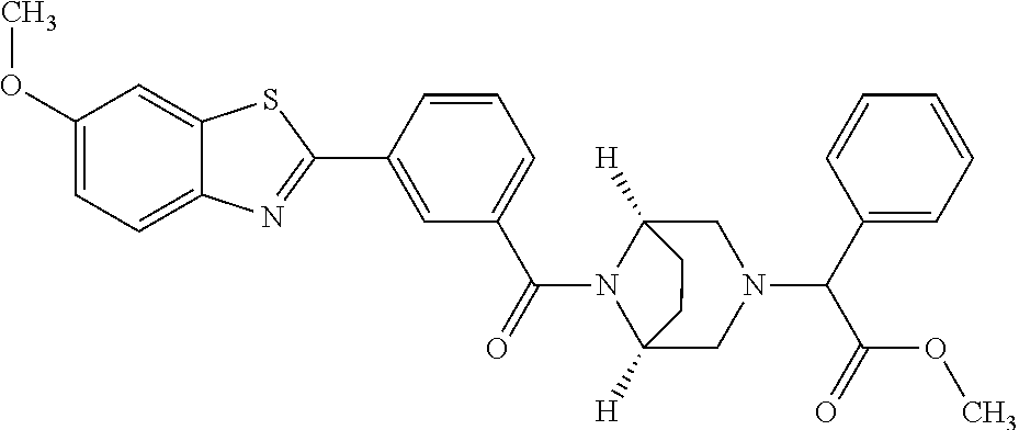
C1=CC(C2=NC3=CC=C(OC)C=C3S2)=CC(C(=O)N2C3([H])CN(C(C4=CC=CC=C4)C(=O)OC)CC2([H])CC3)=C1
